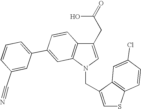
C1(CC(O)=O)=CN(CC2=CSC3=C2C=C(Cl)C=C3)C2=C1C=CC(C1=CC=CC(C#N)=C1)=C2
